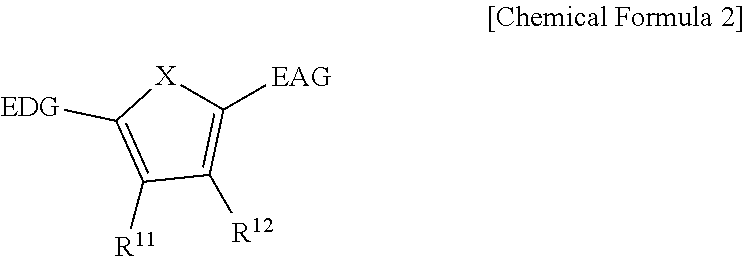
[EAG]C1=C([R12])C([R11])=C([EDG])[X]1
